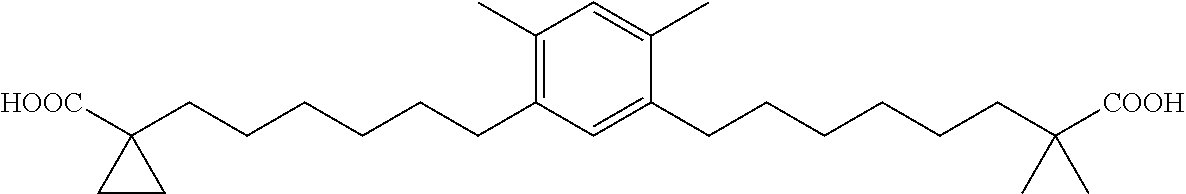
C1(C)=C(CCCCCCC2([HOOC])CC2)C=C(CCCCCCC([COOH])(C)C)C(C)=C1
